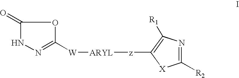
C1(=O)NN=C([W][ARYL][z]C2=C([R1])N=C([R2])[X]2)O1
